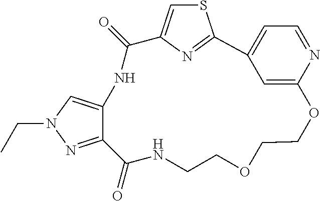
C12=NN(CC)C=C1NC(=O)C1=CSC(=N1)C1=CC=NC(=C1)OCCOCCNC2=O
